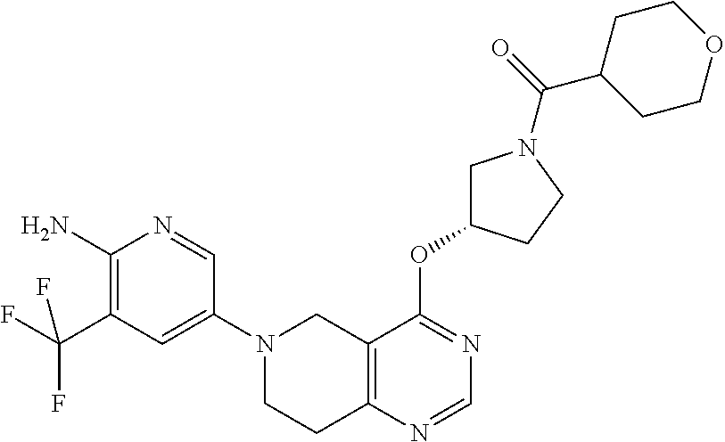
C1(N2CCC3=C(C2)C(OC2CN(C(C4CCOCC4)=O)CC2)=NC=N3)=CC(C(F)(F)F)=C(N)N=C1
